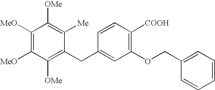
C1([OMe])=C(CC2=CC(OCC3=CC=CC=C3)=C([COOH])C=C2)C([Me])=C([OMe])C([MeO])=C1[MeO]
